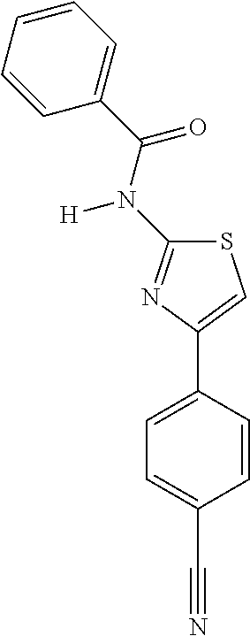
C1=CC(C2=CSC(N(C(C3=CC=CC=C3)=O)[H])=N2)=CC=C1C#N
